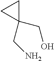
NCC1(CO)CC1
